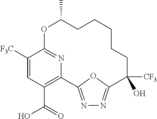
C1([F3C])=CC(C(=O)O)=C2N=C1OC(C)CCCCCC([CF3])(O)C1=NN=C2O1
